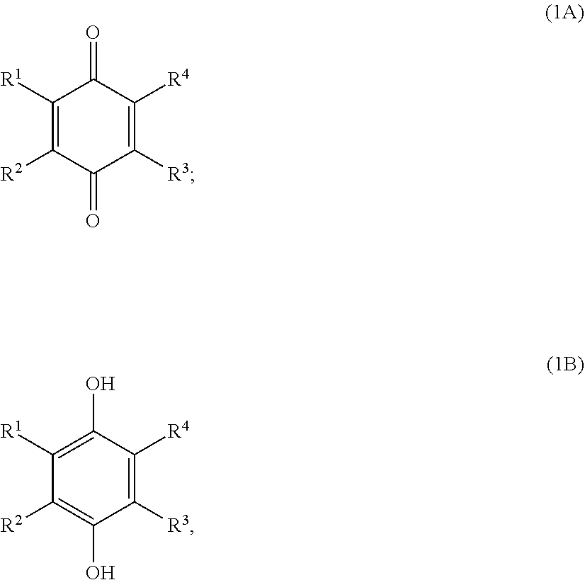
C1([R1])=C([R2])C(=O)C([R3])=C([R4])C1=O.C1([R1])=C(O)C([R4])=C([R3])C(O)=C1[R2]
